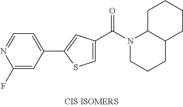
C1(C2=CC(C(N3CCCC4C3CCCC4)=O)=CS2)=CC=NC(F)=C1
